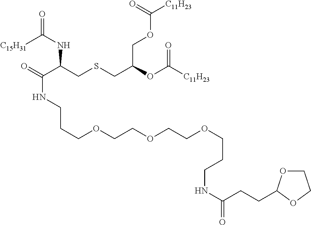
O=C(C(CSCC(OC([C11H23])=O)COC([C11H23])=O)NC(=O)[C15H31])NCCCOCCOCCOCCCNC(=O)CCC1OCCO1
